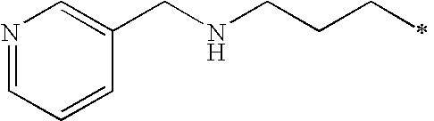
N1=CC=CC(CNCCCC)=C1
